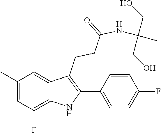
C1(C)=CC(F)=C2C(=C1)C(CCC(=O)NC(CO)(CO)C)=C(C1=CC=C(F)C=C1)N2
